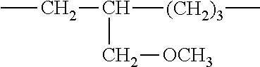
CCC(C[OCH3])[(CH2)3]C
